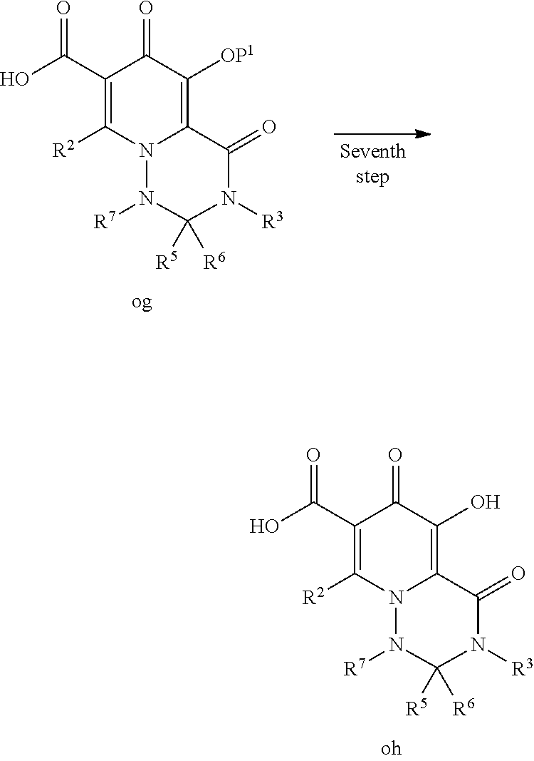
C1(C(O)=O)=C([R2])N2C(=C(O)C1=O)C(=O)N([R3])C([R5])([R6])N2[R7].C1(C(O)=O)=C([R2])N2C(=C([OP1])C1=O)C(=O)N([R3])C([R5])([R6])N2[R7]
